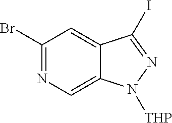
BrC1=NC=C2C(=C1)C(I)=NN2[THP]
